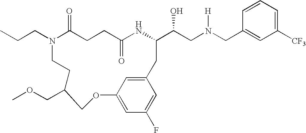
N1(CCC)C(=O)CCC(=O)NC(C(CN(CC2=CC([CF3])=CC=C2)[H])O)CC2=CC(=CC(F)=C2)OCC(COC)CC1
